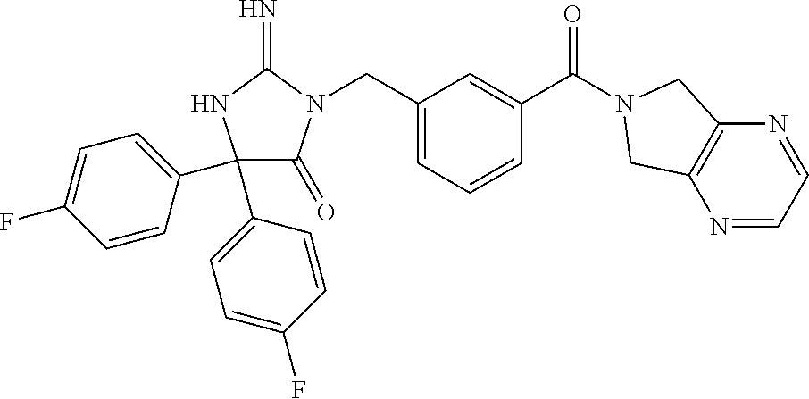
C1(C2=CC=C(F)C=C2)(C2=CC=C(F)C=C2)C(=O)N(CC2=CC=CC(C(=O)N3CC4=C(N=CC=N4)C3)=C2)C(=N)N1
